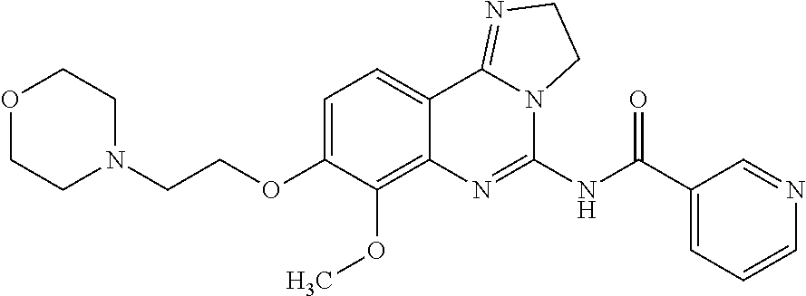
C1COCCN1CCOC1=CC=C2C(=C1OC)N=C(NC(C1=CC=CN=C1)=O)N1C2=NCC1
